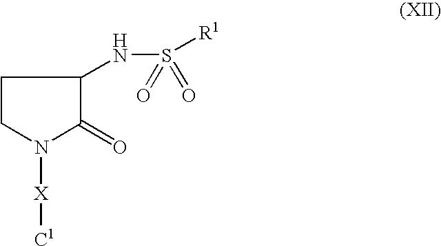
C1CN([X][C1])C(=O)C1NS(=O)(=O)[R1]
